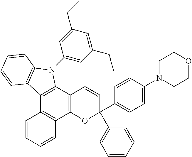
C12=C(C3=C(C4=C1C=CC=C4)OC(C1=CC=C(N4CCOCC4)C=C1)(C1=CC=CC=C1)C=C3)N(C1=CC(CC)=CC(CC)=C1)C1=C2C=CC=C1
